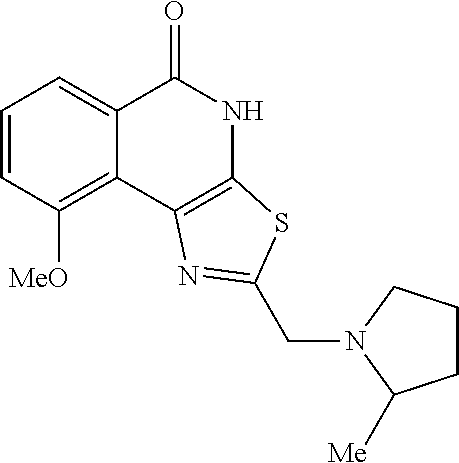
C1=CC([MeO])=C2C(=C1)C(=O)NC1=C2N=C(CN2C([Me])CCC2)S1
